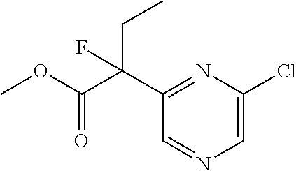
C1(C(C(OC)=O)(F)CC)=NC(Cl)=CN=C1
